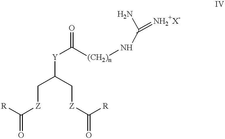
[R]C([Z]CC(C[Z]C([R])=O)[Y]C([(CH2)n]NC(N)=[NH2+X-])=O)=O
